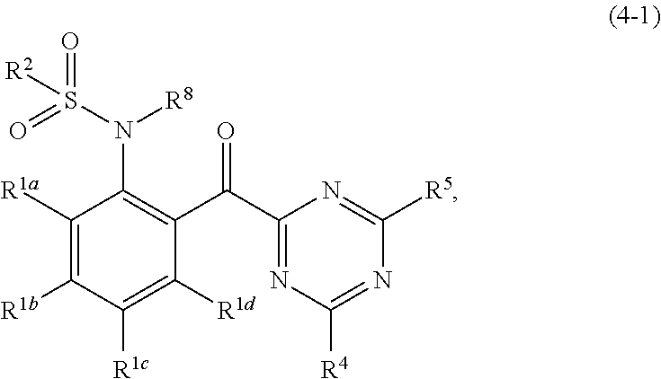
C1([R1a])=C([R1b])C([R1c])=C([R1d])C(C(C2=NC([R4])=NC([R5])=N2)=O)=C1N(S(=O)(=O)[R2])[R8]
